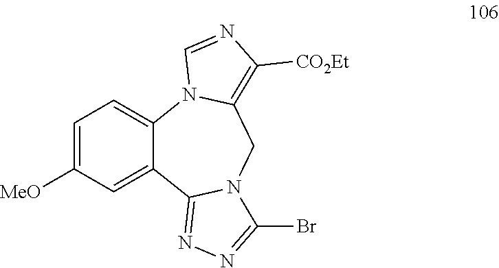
C1=C([MeO])C=C2C(=C1)N1C(=C([CO2Et])N=C1)CN1C2=NN=C1Br
